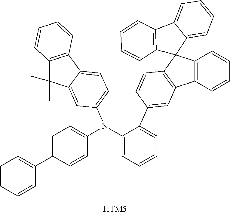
C1=CC=CC(C2=CC=C(N(C3=CC=CC=C3C3=CC4=C(C=C3)C3(C5=C4C=CC=C5)C4=C(C5=CC=CC=C35)C=CC=C4)C3=CC=C4C(=C3)C(C)(C)C3=C4C=CC=C3)C=C2)=C1.[HTM5]
